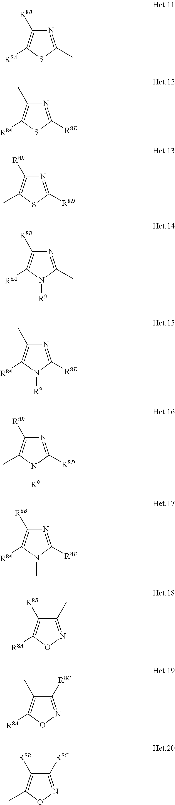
N1=C(C)SC([R8A])=C1[R8B].N1=C([R8D])SC([R8A])=C1C.N1=C([R8D])SC(C)=C1[R8B].N1=C(C)N([R9])C([R8A])=C1[R8B].N1=C([R8D])N([R9])C([R8A])=C1C.N1=C([R8D])N([R9])C(C)=C1[R8B].N1=C([R8D])N(C)C([R8A])=C1[R8B].C1(C)=NOC([R8A])=C1[R8B].C1([R8C])=NOC([R8A])=C1C.C1([R8C])=NOC(C)=C1[R8B]
